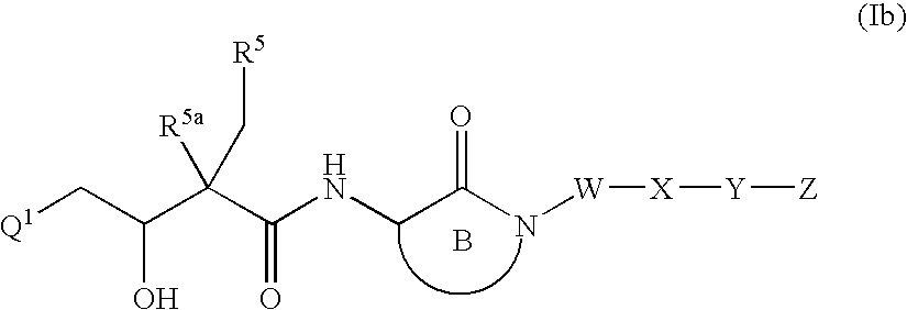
C(C(C(C(NCC(N[W][X][Y][Z])=O)=O)(C[R5])[R5a])O)[Q1].B
